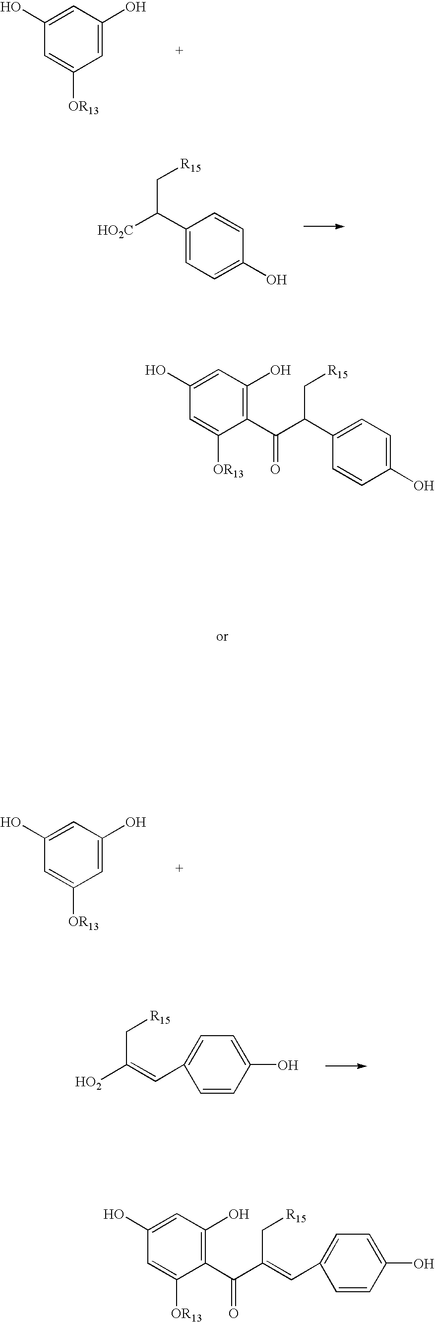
C(C(C[R15])=CC1=CC=C(O)C=C1)(C1=C(O)C=C(O)C=C1[OR13])=O.C1=C(O)C=C(O)C=C1[OR13].[HO2C]C(C[R15])C1=CC=C(O)C=C1.C1(C(C(C[R15])C2=CC=C(O)C=C2)=O)=C(O)C=C(O)C=C1[OR13].C1=C(O)C=C(O)C=C1[OR13].[HO2]C(C[R15])=CC1=CC=C(O)C=C1
